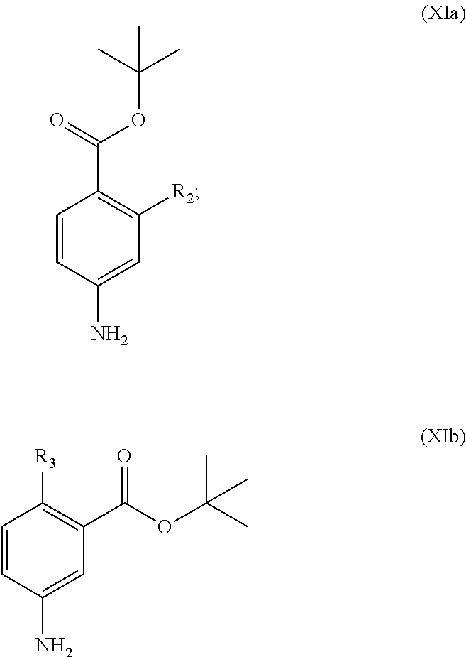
C1=CC(N)=CC([R2])=C1C(=O)OC(C)(C)C.C1=CC(N)=CC(C(OC(C)(C)C)=O)=C1[R3]
